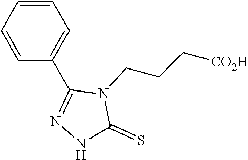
C1=CC=CC(C2=NNC(=S)N2CCC[CO2H])=C1
